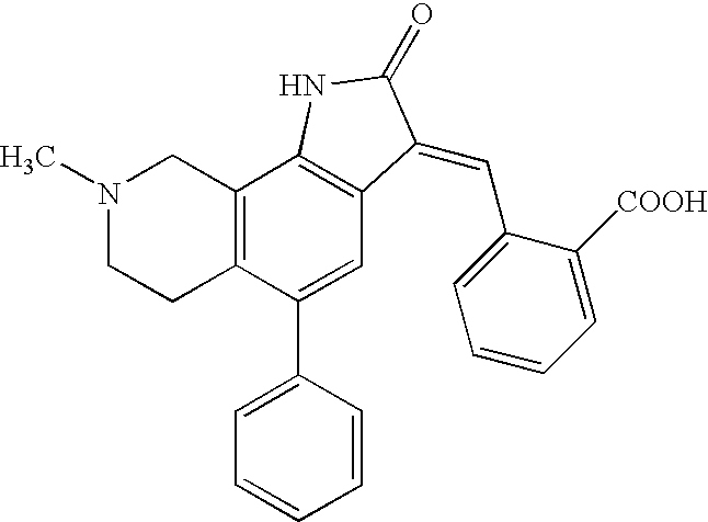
N1(C)CCC2=C(C1)C1=C(C=C2C2=CC=CC=C2)C(=CC2=CC=CC=C2[COOH])C(=O)N1
